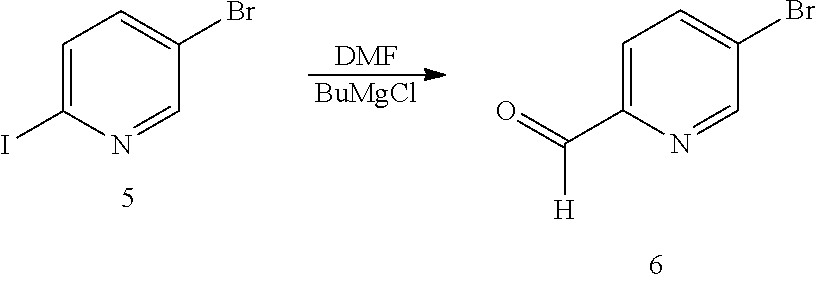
C1=C(I)N=CC(Br)=C1.[DMF].[BuMgCl].C1=C(C([H])=O)N=CC(Br)=C1
